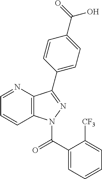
C1=NC2=C(C=C1)N(C(C1=CC=CC=C1[CF3])=O)N=C2C1=CC=C(C(=O)O)C=C1
